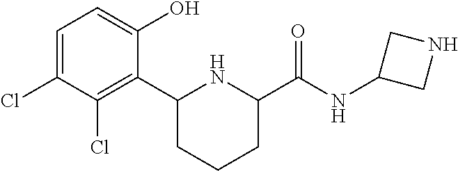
C1=C(Cl)C(Cl)=C(C2CCCC(C(NC3CNC3)=O)N2)C(O)=C1
